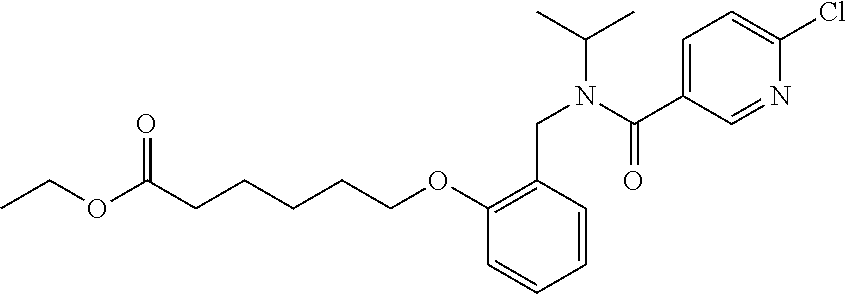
CCOC(CCCCCOC1=C(CN(C(C)C)C(C2=CC=C(Cl)N=C2)=O)C=CC=C1)=O
